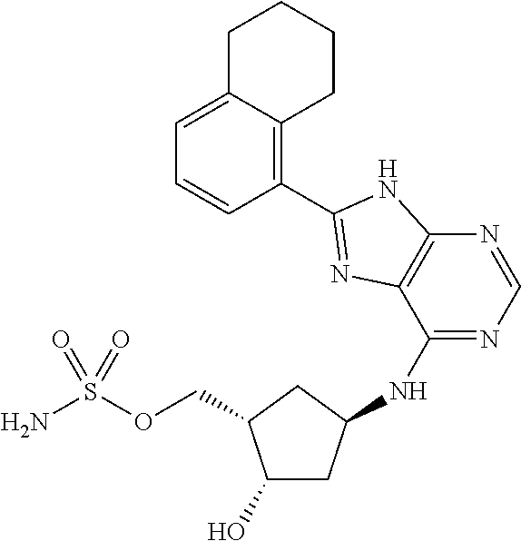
C1(O)CC(NC2=NC=NC3=C2N=C(C2=C4C(=CC=C2)CCCC4)N3)CC1COS(N)(=O)=O
